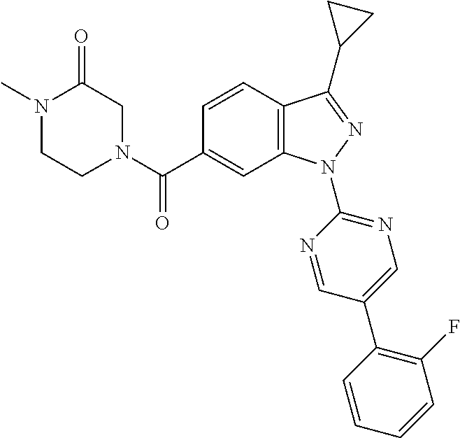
C12=C(N(C3=NC=C(C4=C(F)C=CC=C4)C=N3)N=C1C1CC1)C=C(C(N1CC(=O)N(C)CC1)=O)C=C2
